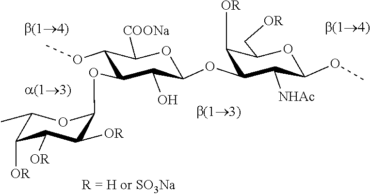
C1(OC)C(OC2C([OR])C([OR])C([OR])C(C)O2)C(O)C(OC2C([OR])C(C[OR])OC(OC)C2[NHAc])OC1[COONa]
